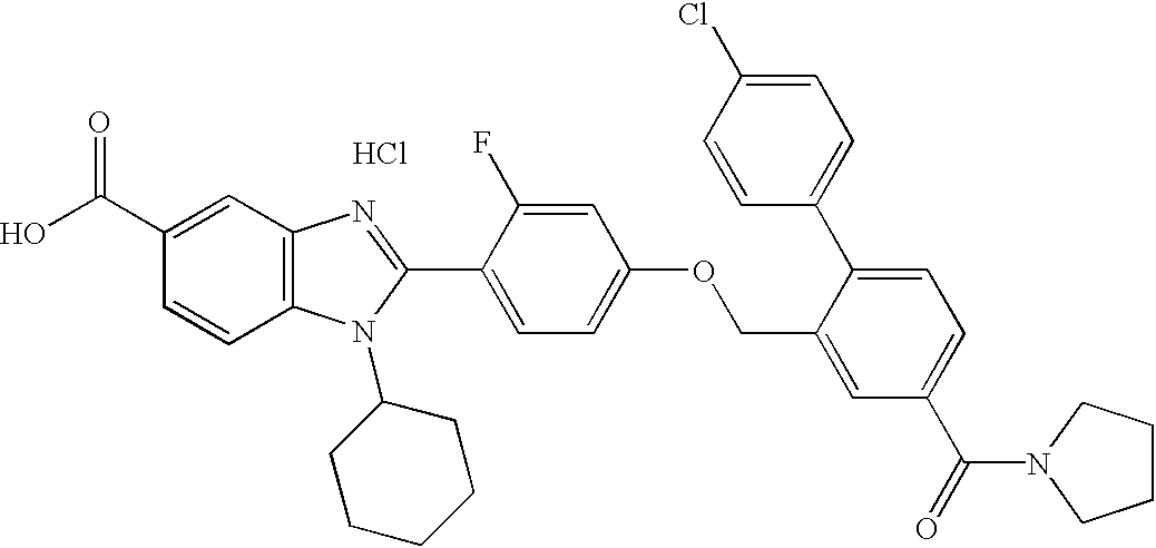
Cl.OC(C1=CC2=C(C=C1)N(C1CCCCC1)C(C1=CC=C(OCC3=CC(C(=O)N4CCCC4)=CC=C3C3=CC=C(Cl)C=C3)C=C1F)=N2)=O
